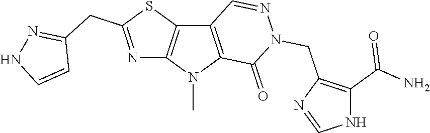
C12=C(N(C)C3=C1C=NN(CC1=C(C(N)=O)NC=N1)C3=O)N=C(CC1=NNC=C1)S2
